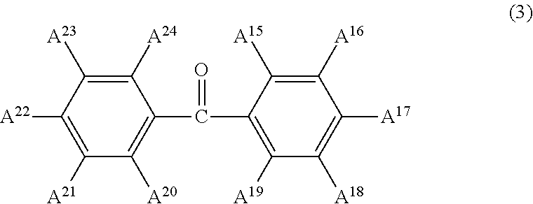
C1([A22])=C([A21])C([A20])=C(C(C2=C([A19])C([A18])=C([A17])C([A16])=C2[A15])=O)C([A24])=C1[A23]
